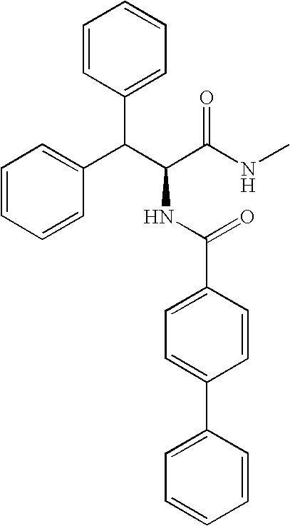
C(C(C(NC)=O)NC(C1=CC=C(C2=CC=CC=C2)C=C1)=O)(C1=CC=CC=C1)C1=CC=CC=C1
